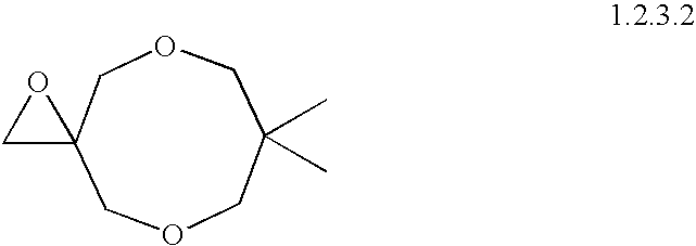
C12(OC1)COCC(C)(C)COC2
